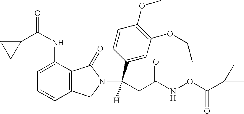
C1=C(NC(=O)C2CC2)C2=C(C=C1)CN(C(C1=CC(OCC)=C(OC)C=C1)([H])CC(NOC(C(C)C)=O)=O)C2=O
